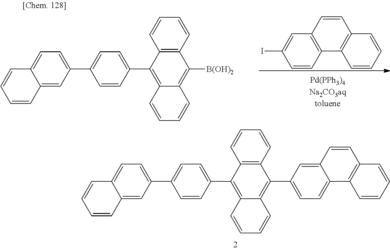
C1=CC2=C(C=C1I)C=CC1=C2C=CC=C1.C1(C2=C3C(=C([B(OH)2])C4=C2C=CC=C4)C=CC=C3)=CC=C(C2=CC=C3C(=C2)C=CC=C3)C=C1.C12=C(C=CC=C1)C(C1=CC=C3C(=C1)C=CC1=C3C=CC=C1)=C1C(=C2C2=CC=C(C3=CC=C4C(=C3)C=CC=C4)C=C2)C=CC=C1
